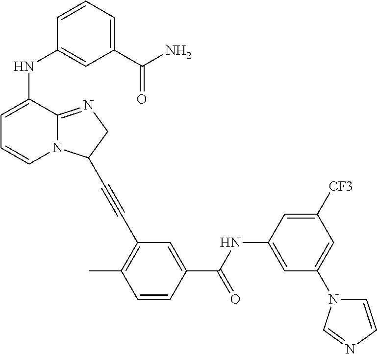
C1=CC(C(NC2=CC(N3C=CN=C3)=CC([CF3])=C2)=O)=CC(C#CC2N3C=CC=C(NC4=CC(C(N)=O)=CC=C4)C3=NC2)=C1C
